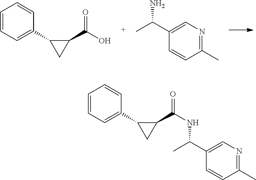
C1(C(O)=O)C(C2=CC=CC=C2)C1.C1(C(C)N)=CN=C(C)C=C1.C1(C(NC(C)C2=CN=C(C)C=C2)=O)C(C2=CC=CC=C2)C1
